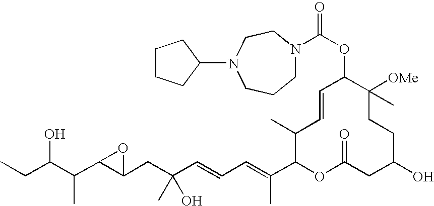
CCC(C(C1C(CC(C=CC=C(C2OC(=O)CC(O)CCC([OMe])(C)C(OC(=O)N3CCCN(C4CCCC4)CC3)C=CC2C)C)(O)C)O1)C)O
